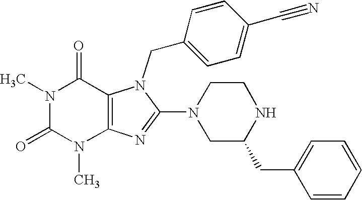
N1(C)C(=O)N(C)C2=C(C1=O)N(CC1=CC=C(C#N)C=C1)C(N1CC(CC3=CC=CC=C3)NCC1)=N2
